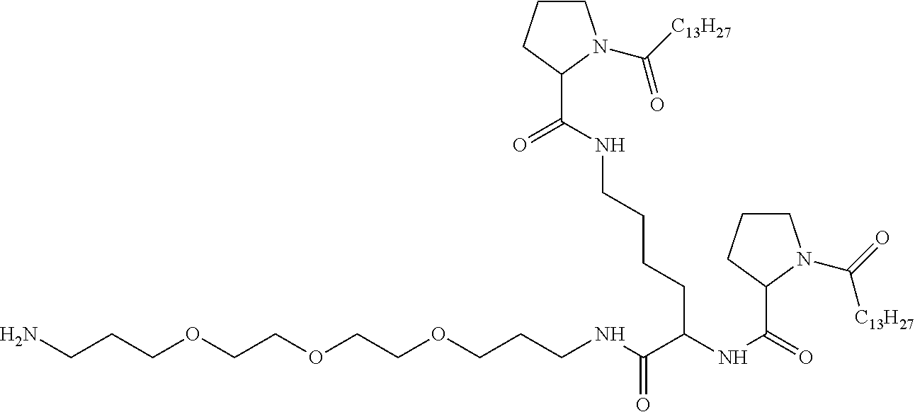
C1CCC(C(NCCCCC(NC(=O)C2N(C(=O)[C13H27])CCC2)C(NCCCOCCOCCOCCCN)=O)=O)N1C([C13H27])=O
